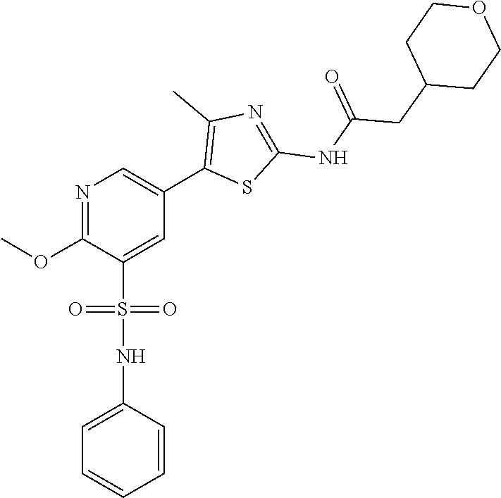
COC1=NC=C(C2=C(C)N=C(NC(=O)CC3CCOCC3)S2)C=C1S(NC1=CC=CC=C1)(=O)=O
